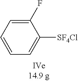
C1(F)=CC=CC=C1[SF4Cl]
